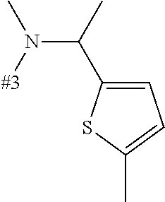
C1(C(N([#3])C)C)=CC=C(C)S1
